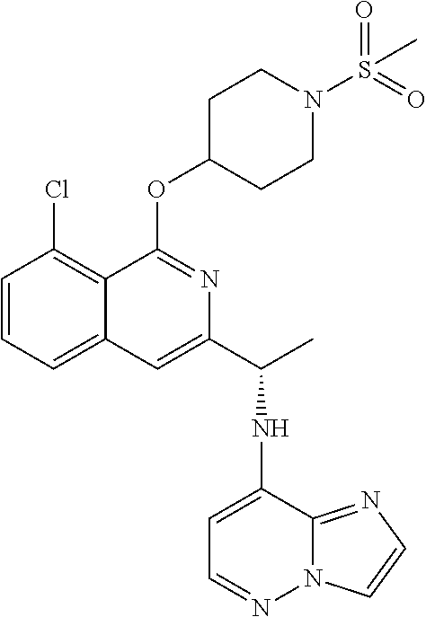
C1=CC=C2C(=C1Cl)C(OC1CCN(S(=O)(=O)C)CC1)=NC(C(C)NC1=CC=NN3C1=NC=C3)=C2
